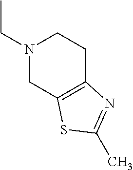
N1(CC)CCC2=C(C1)SC(C)=N2
